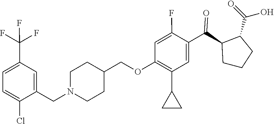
C1CN(CC2=CC(C(F)(F)F)=CC=C2Cl)CCC1COC1=C(C2CC2)C=C(C(=O)C2C(C(O)=O)CCC2)C(F)=C1
